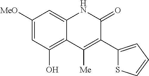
C1([MeO])=CC(O)=C2C(=C1)NC(=O)C(C1=CC=CS1)=C2[Me]
